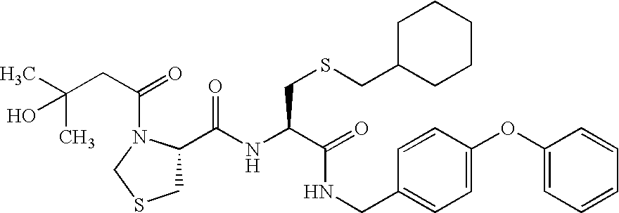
C1(C(NC(C(=O)NCC2=CC=C(OC3=CC=CC=C3)C=C2)CSCC2CCCCC2)=O)CSCN1C(CC(C)(C)O)=O
